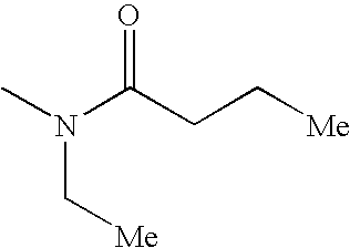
CN(C(CC[Me])=O)C[Me]
